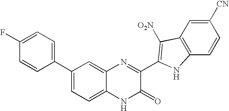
C1=C2C(=CC(C3=CC=C(F)C=C3)=C1)N=C(C1=C([O2N])C3=C(C=CC([CN])=C3)N1)C(=O)N2
